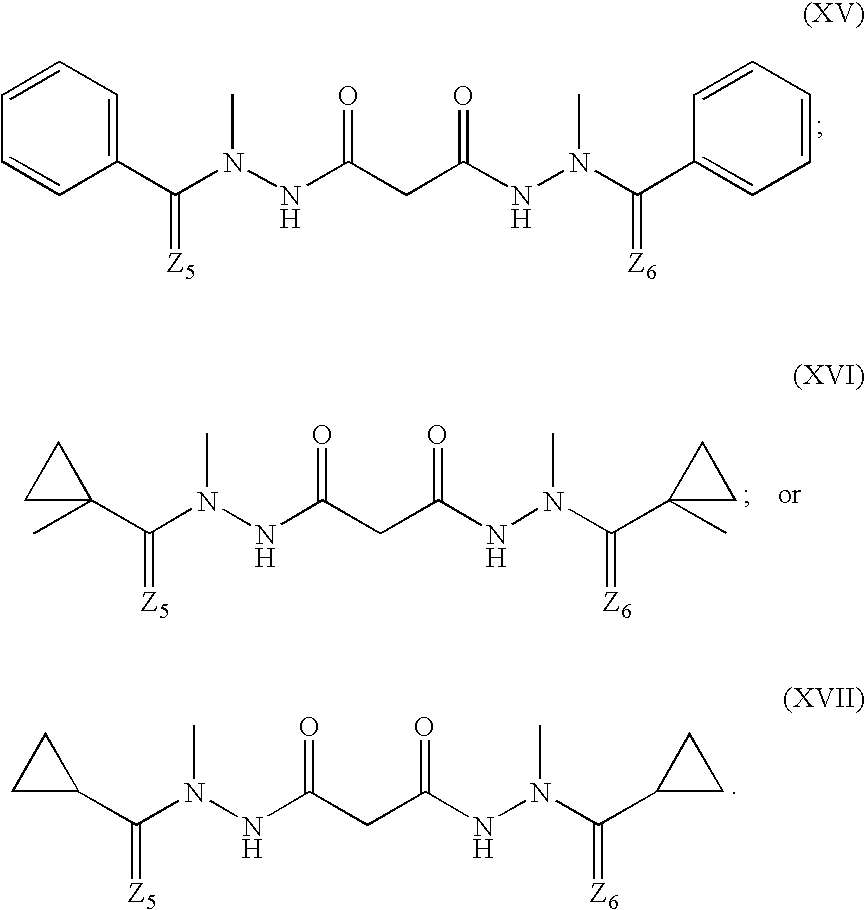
C1(C(N(NC(CC(NN(C(C2=CC=CC=C2)=[Z6])C)=O)=O)C)=[Z5])=CC=CC=C1.C1(C(N(NC(CC(NN(C(C2(C)CC2)=[Z6])C)=O)=O)C)=[Z5])(C)CC1.C1(C(N(NC(CC(NN(C(C2CC2)=[Z6])C)=O)=O)C)=[Z5])CC1
